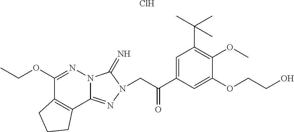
C1(OCC)=NN2C(=NN(CC(C3=CC(C(C)(C)C)=C(OC)C(OCCO)=C3)=O)C2=N)C2=C1CCC2.Cl
